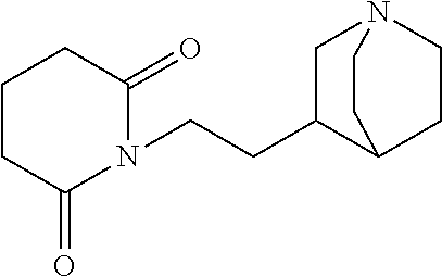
C(N1C(=O)CCCC1=O)CC1C2CCN(C1)CC2
